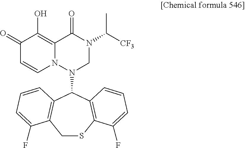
C1SC2=C(C(N3CN(C([CF3])C)C(=O)C4=C(O)C(=O)C=CN34)C3=C1C(F)=CC=C3)C=CC=C2F
